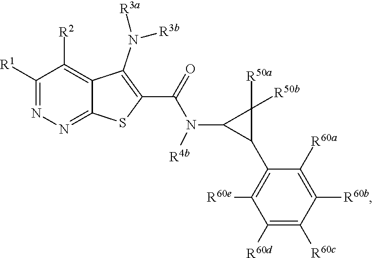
C1([R1])=NN=C2C(=C1[R2])C(N([R3a])[R3b])=C(C(N(C1C([R50a])([R50b])C1C1=C([R60e])C([R60d])=C([R60c])C([R60b])=C1[R60a])[R4b])=O)S2
